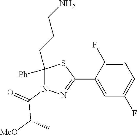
C1([Ph])(CCCN)N(C(=O)C([MeO])C)N=C(C2=CC(F)=CC=C2F)S1
